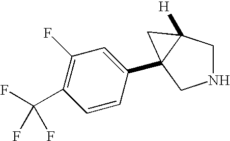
N1CC2([H])C(C3=CC(F)=C(C(F)(F)F)C=C3)(C1)C2
